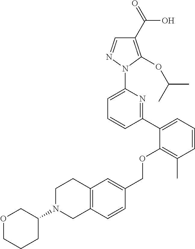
C1(C2=CC=CC(C)=C2OCC2=CC3=C(C=C2)CN(C2COCCC2)CC3)=NC(N2N=CC(C(=O)O)=C2OC(C)C)=CC=C1
